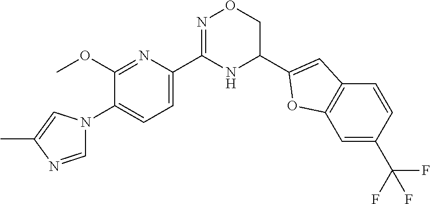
C1(OC)=NC(C2=NOCC(C3=CC4=C(O3)C=C(C(F)(F)F)C=C4)N2)=CC=C1N1C=NC(C)=C1
